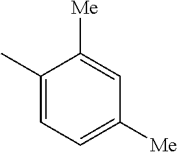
C1(C)=CC=C([Me])C=C1[Me]
